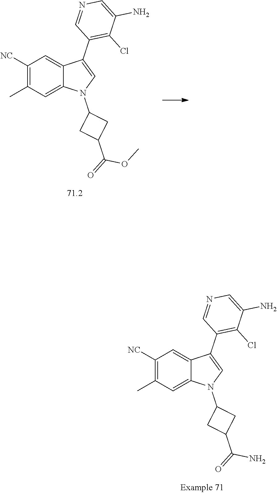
C1([NC])=C(C)C=C2C(=C1)C(C1=C(Cl)C(N)=CN=C1)=CN2C1CC(C(=O)N)C1.C1([NC])=C(C)C=C2C(=C1)C(C1=C(Cl)C(N)=CN=C1)=CN2C1CC(C(=O)OC)C1
